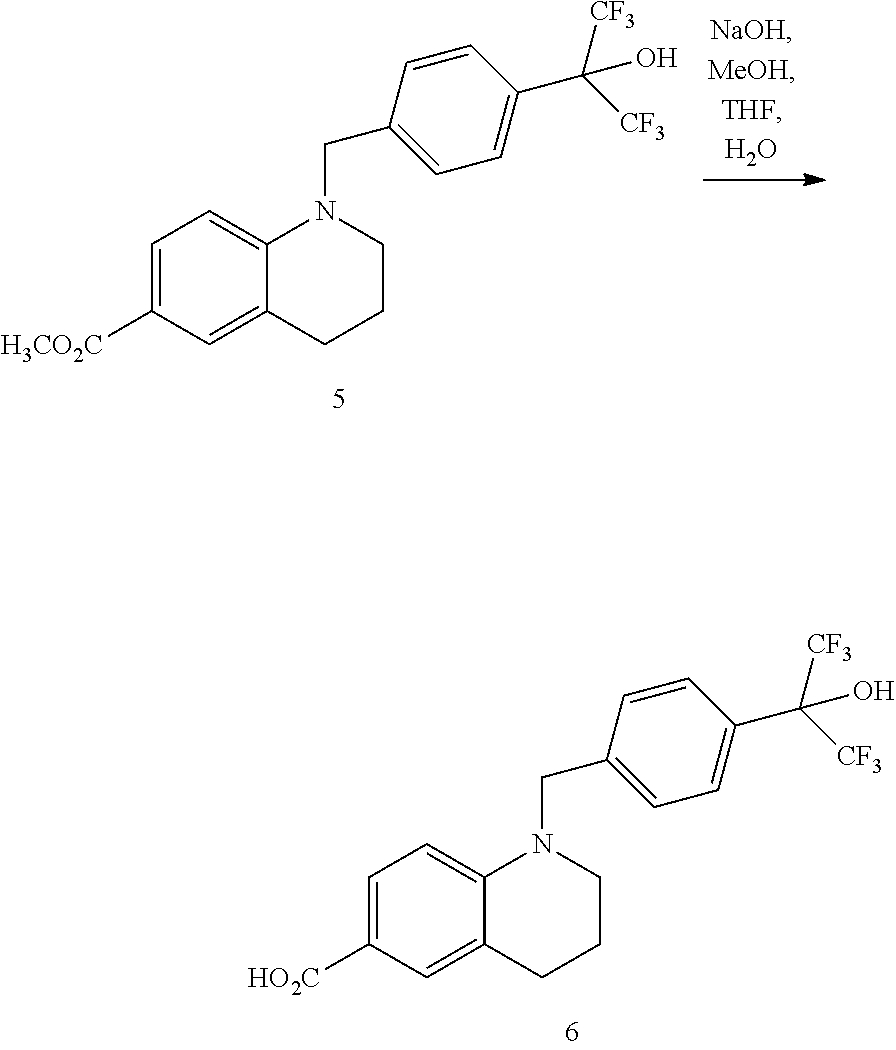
C1([H3CO2C])=CC=C2C(=C1)CCCN2CC1=CC=C(C([CF3])([CF3])O)C=C1.C1([HO2C])=CC=C2C(=C1)CCCN2CC1=CC=C(C([CF3])([CF3])O)C=C1
